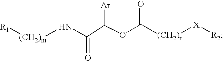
[(CH2)m](NC(=O)C([Ar])OC([(CH2)n][X][R2])=O)[R1]
